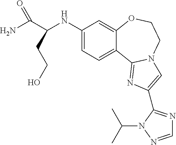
C1(NC(C(N)=O)CCO)=CC=C2C(=C1)OCCN1C2=NC(C2=NC=NN2C(C)C)=C1
